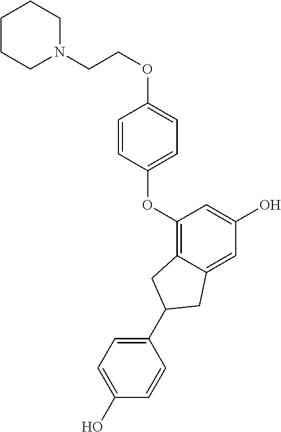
C1(OC2=CC=C(OCCN3CCCCC3)C=C2)=C2C(=CC(O)=C1)CC(C1=CC=C(O)C=C1)C2
